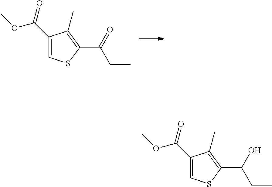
C1(C(=O)OC)=CSC(C(=O)CC)=C1C.C1(C(=O)OC)=CSC(C(O)CC)=C1C
